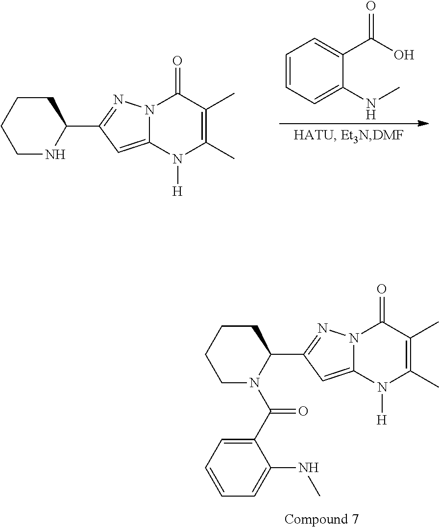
C1CNC(C2=NN3C(=C2)N([H])C(C)=C(C)C3=O)CC1.C1=CC=C(NC)C(C(O)=O)=C1.C1CN(C(C2=CC=CC=C2NC)=O)C(C2=NN3C(=C2)N([H])C(C)=C(C)C3=O)CC1
